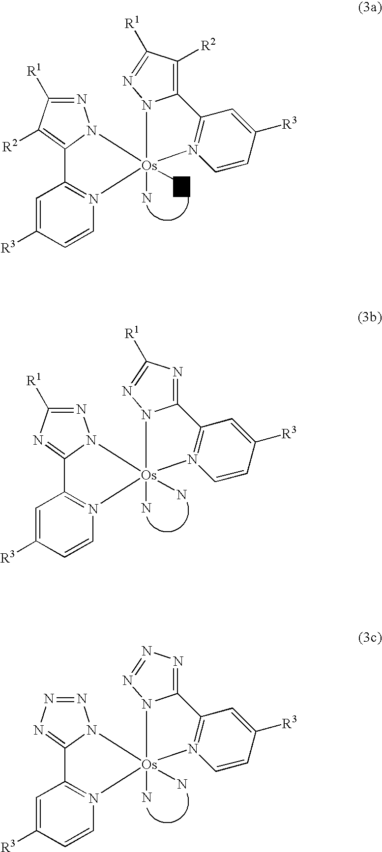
N[Os]12(N)(N3=C(C=C([R3])C=C3)C3=C([R2])C([R1])=NN31)N1=C(C=C([R3])C=C1)C1=C([R2])C([R1])=NN12.C1=C([R3])C=CN2=C1C1=NC([R1])=NN1[Os]21(N)(N)N2=C(C=C([R3])C=C2)C2=NC([R1])=NN21.C1=C([R3])C=CN2=C1C1=NN=NN1[Os]21(N)(N)N2=C(C=C([R3])C=C2)C2=NN=NN21
